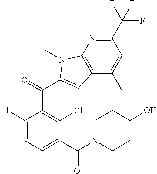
C1(C(F)(F)F)=NC2=C(C(C)=C1)C=C(C(=O)C1=C(Cl)C(C(N3CCC(O)CC3)=O)=CC=C1Cl)N2C
